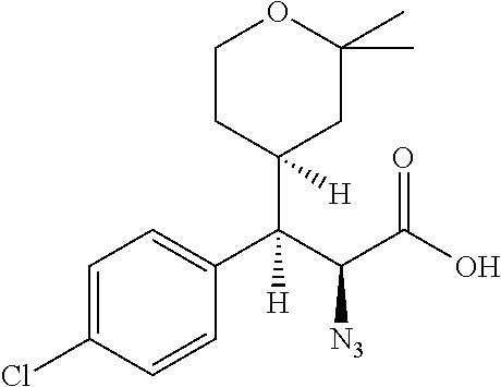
C1CC(C(C2=CC=C(Cl)C=C2)(C([N3])C(O)=O)[H])([H])CC(C)(C)O1
